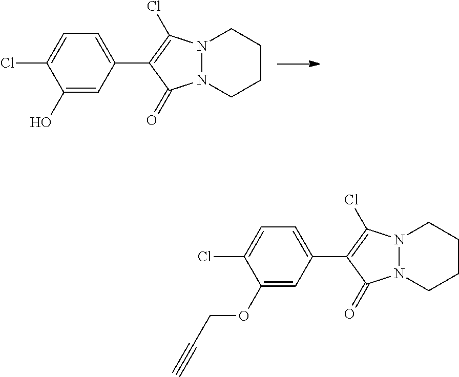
C1(O)=CC(C2=C(Cl)N3N(CCCC3)C2=O)=CC=C1Cl.C1(OCC#C)=CC(C2=C(Cl)N3N(CCCC3)C2=O)=CC=C1Cl
